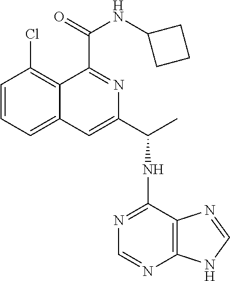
C1=CC=C2C(=C1Cl)C(C(NC1CCC1)=O)=NC(C(NC1=NC=NC3=C1N=CN3)C)=C2
